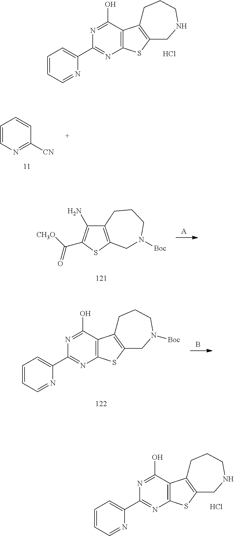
Cl.C1=CC=NC(C2=NC3=C(C(O)=N2)C2=C(S3)CNCCC2)=C1.Cl.C1=CC=NC(C2=NC3=C(C(O)=N2)C2=C(S3)CNCCC2)=C1.C1=CN=C([CN])C=C1.C12=C(SC(C([CH3O])=O)=C1N)CN([Boc])CCC2.[A].B.C1=CC=NC(C2=NC3=C(C(O)=N2)C2=C(S3)CN([Boc])CCC2)=C1
